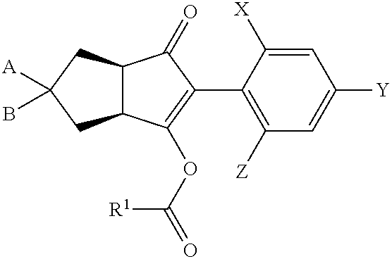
C12C(C(OC(=O)[R1])=C(C3=C([Z])C=C([Y])C=C3[X])C1=O)CC([A])(B)C2
